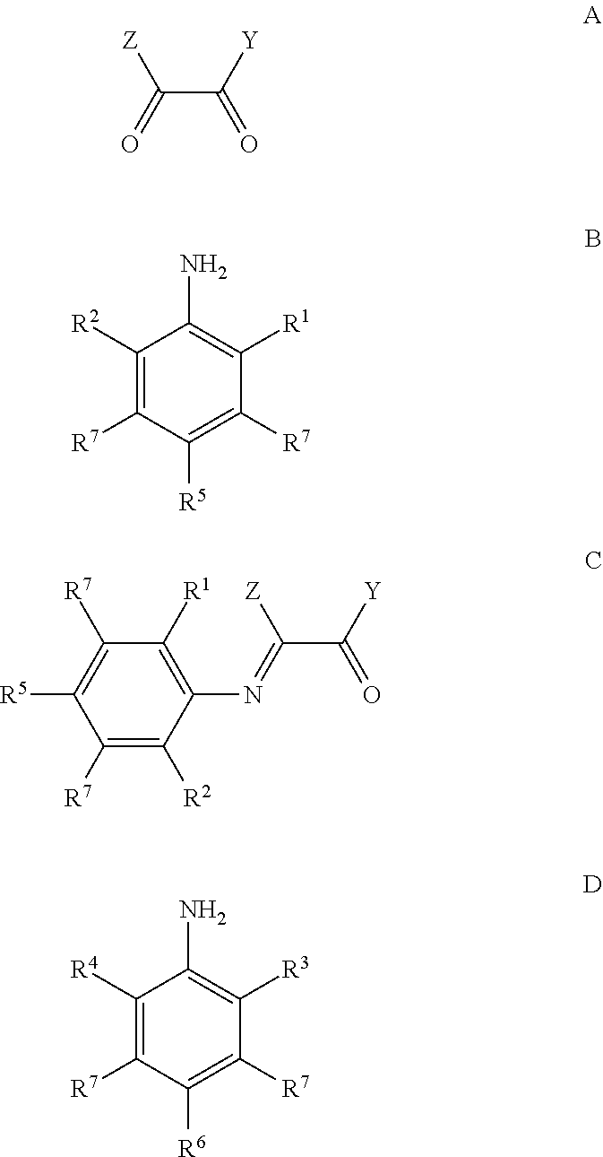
C(C([Y])=O)([Z])=O.C1([R2])=C([R7])C([R5])=C([R7])C([R1])=C1N.C1([R1])=C(N=C(C([Y])=O)[Z])C([R2])=C([R7])C([R5])=C1[R7].C1([R4])=C([R7])C([R6])=C([R7])C([R3])=C1N
